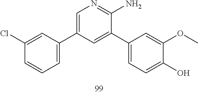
C1(C2=CC=C(O)C(OC)=C2)=CC(C2=CC=CC(Cl)=C2)=CN=C1N
